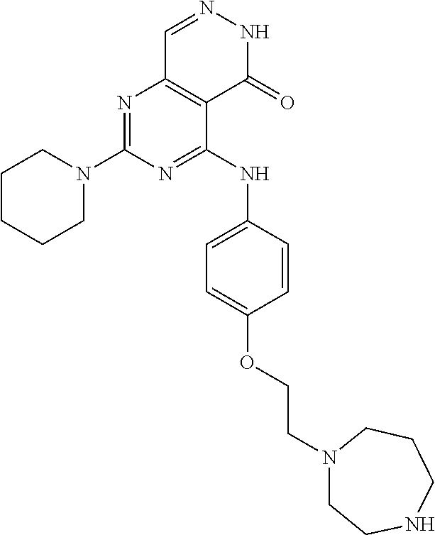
N1=C(NC2=CC=C(OCCN3CCNCCC3)C=C2)C2=C(N=C1N1CCCCC1)C=NNC2=O
